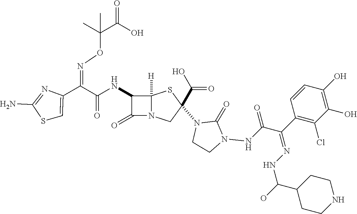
C(=O)(NC1C(=O)N2C1([H])SC(N1CCN(NC(=O)C(C3=C(Cl)C(O)=C(O)C=C3)=NNC(O)C3CCNCC3)C1=O)(C(O)=O)C2)C(C1=CSC(N)=N1)=NOC(C(O)=O)(C)C
